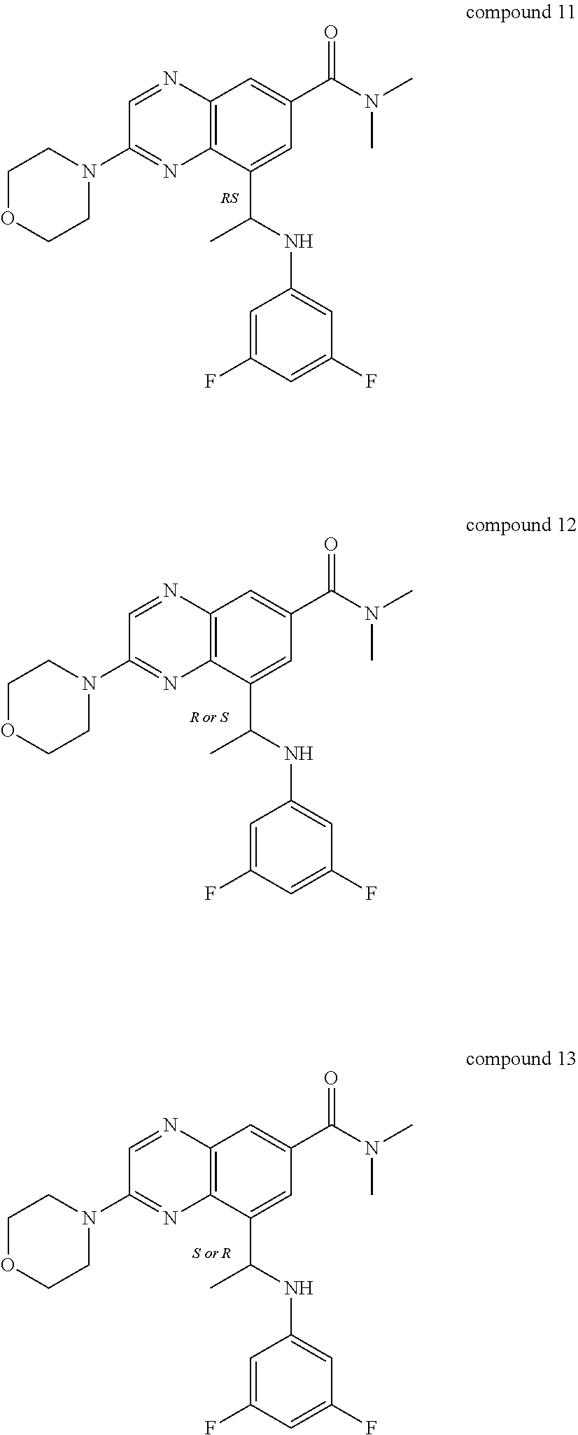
C1OCCN(C2=NC3=C(N=C2)C=C(C(=O)N(C)C)C=C3C(C)NC2=CC(F)=CC(F)=C2)C1.C1OCCN(C2=NC3=C(N=C2)C=C(C(=O)N(C)C)C=C3C(C)NC2=CC(F)=CC(F)=C2)C1.C1OCCN(C2=NC3=C(N=C2)C=C(C(=O)N(C)C)C=C3C(C)NC2=CC(F)=CC(F)=C2)C1
